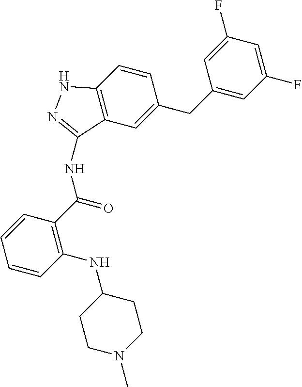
C12=C(C=C(CC3=CC(F)=CC(F)=C3)C=C1)C(NC(C1=C(NC3CCN(C)CC3)C=CC=C1)=O)=NN2
